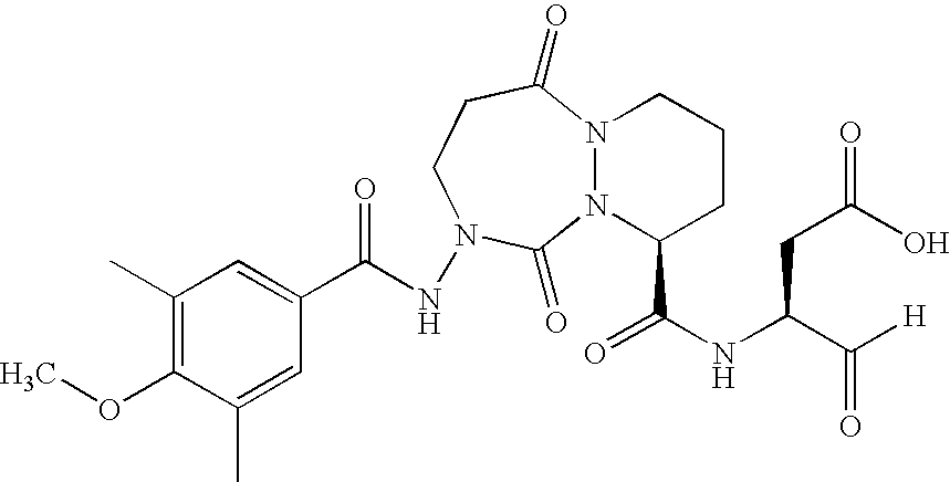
C1(C(NN2CCC(=O)N3N(C(C(NC(C([H])=O)CC(=O)O)=O)CCC3)C2=O)=O)=CC(C)=C(OC)C(C)=C1
